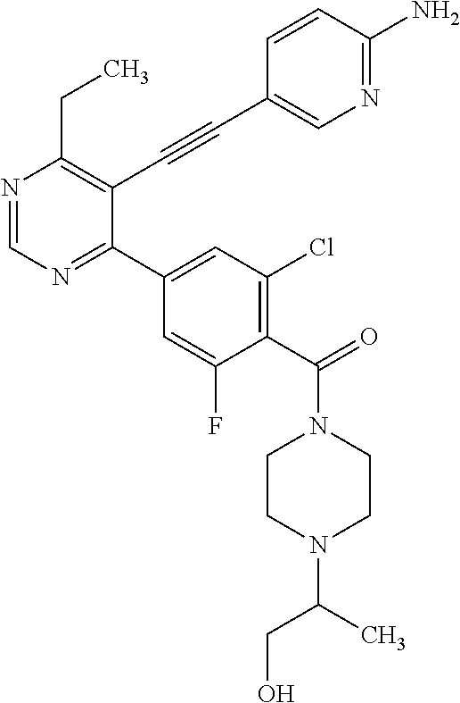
N1=CN=C(C2=CC(Cl)=C(C(=O)N3CCN(C(CO)C)CC3)C(F)=C2)C(C#CC2=CN=C(N)C=C2)=C1CC
